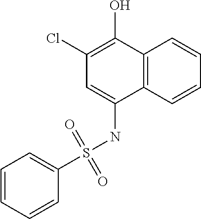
C12=C(C=CC=C1)C(NS(C1=CC=CC=C1)(=O)=O)=CC(Cl)=C2O
